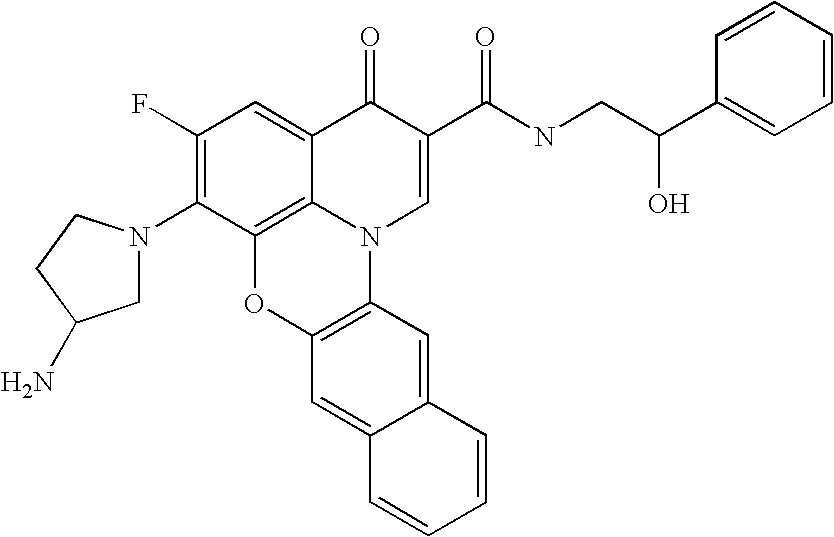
C1(F)=C(N2CC(N)CC2)C2=C3C(=C1)C(=O)C(C(NCC(C1=CC=CC=C1)O)=O)=CN3C1=C(O2)C=C2C(=C1)C=CC=C2
